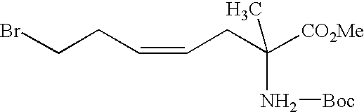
C(CC=CCC([CO2Me])(C)N[Boc])Br
